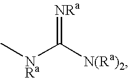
[N(Ra)2]C([NRa]C)=[NRa]
